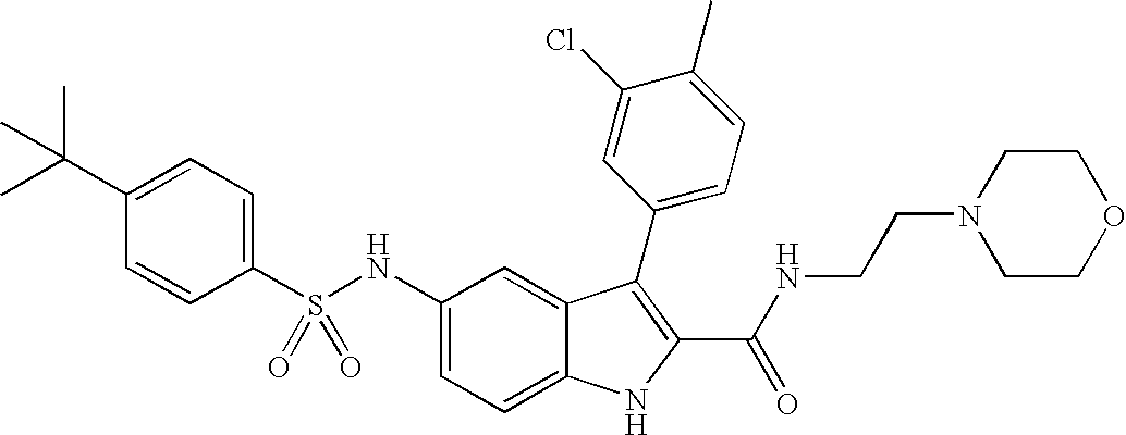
C1(C(C)(C)C)=CC=C(S(NC2=CC=C3C(=C2)C(C2=CC=C(C)C(Cl)=C2)=C(C(NCCN2CCOCC2)=O)N3)(=O)=O)C=C1
